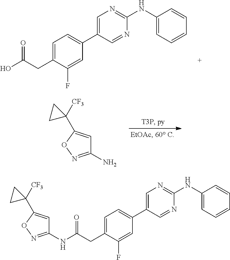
C1=C(CC(O)=O)C(F)=CC(C2=CN=C(NC3=CC=CC=C3)N=C2)=C1.C1(N)=NOC(C2([CF3])CC2)=C1.C1=C(CC(NC2=NOC(C3([CF3])CC3)=C2)=O)C(F)=CC(C2=CN=C(NC3=CC=CC=C3)N=C2)=C1
